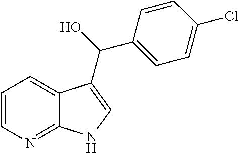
C1=CN=C2C(=C1)C(C(C1=CC=C(Cl)C=C1)O)=CN2
